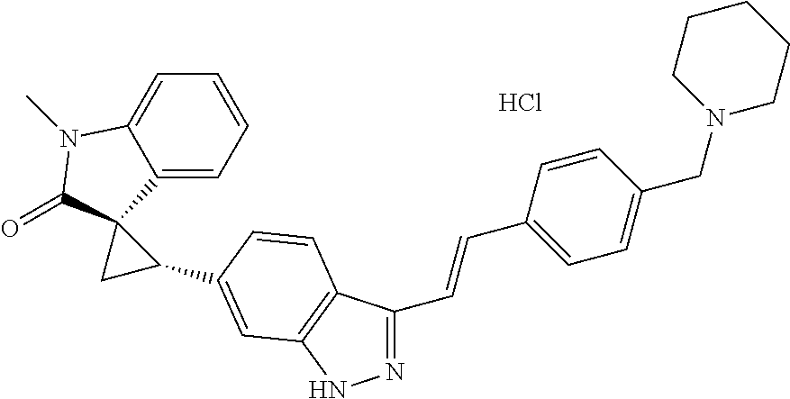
N1=C(C=CC2=CC=C(CN3CCCCC3)C=C2)C2=C(N1)C=C(C1CC13C(=O)N(C)C1=CC=CC=C31)C=C2.Cl
